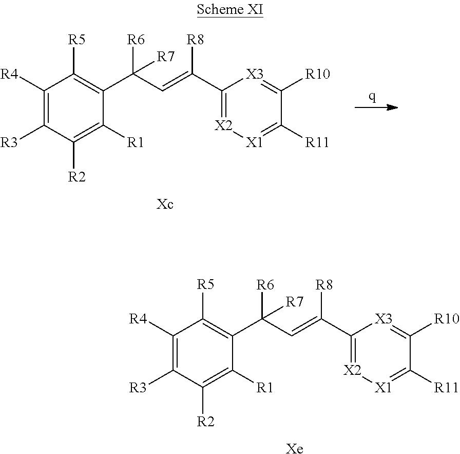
C1([R4])=C([R3])C([R2])=C([R1])C(C(C=C(C2=[X2][X1]=C([R11])C([R10])=[X3]2)[R8])([R6])[R7])=C1[R5].C1([R4])=C([R3])C([R2])=C([R1])C(C(C=C(C2=[X2][X1]=C([R11])C([R10])=[X3]2)[R8])([R6])[R7])=C1[R5].[Xe]
